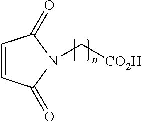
[CO2H]CN1C(=O)C=CC1=O
